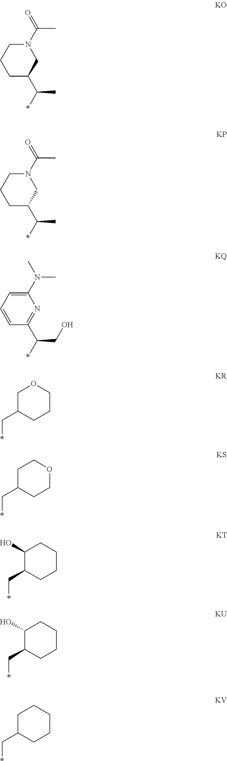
N1(C(C)=O)CCCC(C(*)C)C1.N1(C(C)=O)CCCC(C(*)C)C1.C1(N(C)C)=CC=CC(C(*)CO)=N1.C1C(C*)CCCO1.C1C(C*)CCOC1.C1(O)C(C*)CCCC1.C1(O)C(C*)CCCC1.C1C(C*)CCCC1
